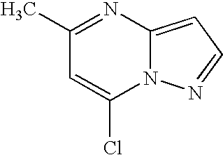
CC1=NC2=CC=NN2C(Cl)=C1
